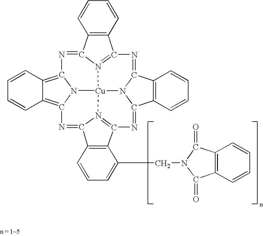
C12=C3N4C(=C1C=CC=C2)N=C1C2=C(C5=N1[Cu]41N4=C(C6=C(C4=N3)C=CC=C6)N=C3N1C(=N5)C1=C3C=CC=C1)C(CN1C(=O)C3=C(C1=O)C=CC=C3)=CC=C2
